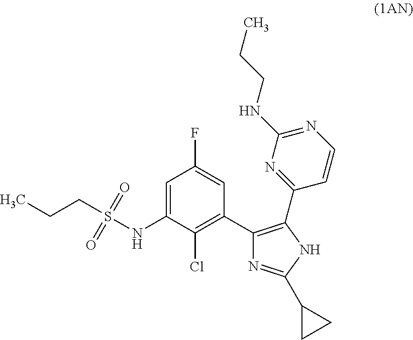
C1=C(NS(=O)(=O)CCC)C(Cl)=C(C2=C(C3=NC(NCCC)=NC=C3)NC(C3CC3)=N2)C=C1F
